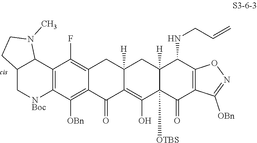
C12=C(C([OBn])=C3C(=C1F)CC1([H])C(=C(O)C4([OTBS])C([H])(C1)C(NCC=C)C1=C(C4=O)C([OBn])=NO1)C3=O)[NBoc]CC1C2N(C)CC1
